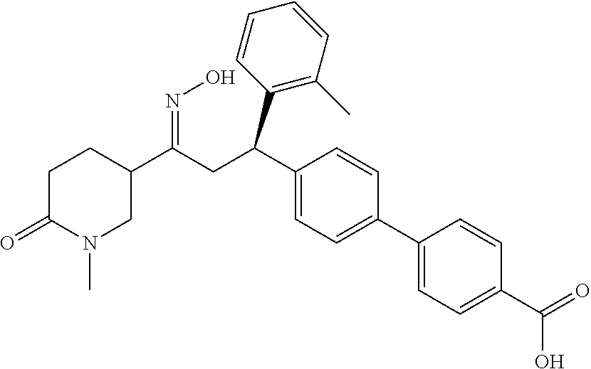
C1C(=O)N(C)CC(C(CC(C2=C(C)C=CC=C2)C2=CC=C(C3=CC=C(C(=O)O)C=C3)C=C2)=NO)C1
